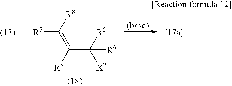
C(C([R5])([X2])[R6])(=C([R8])[R7])[R3]
